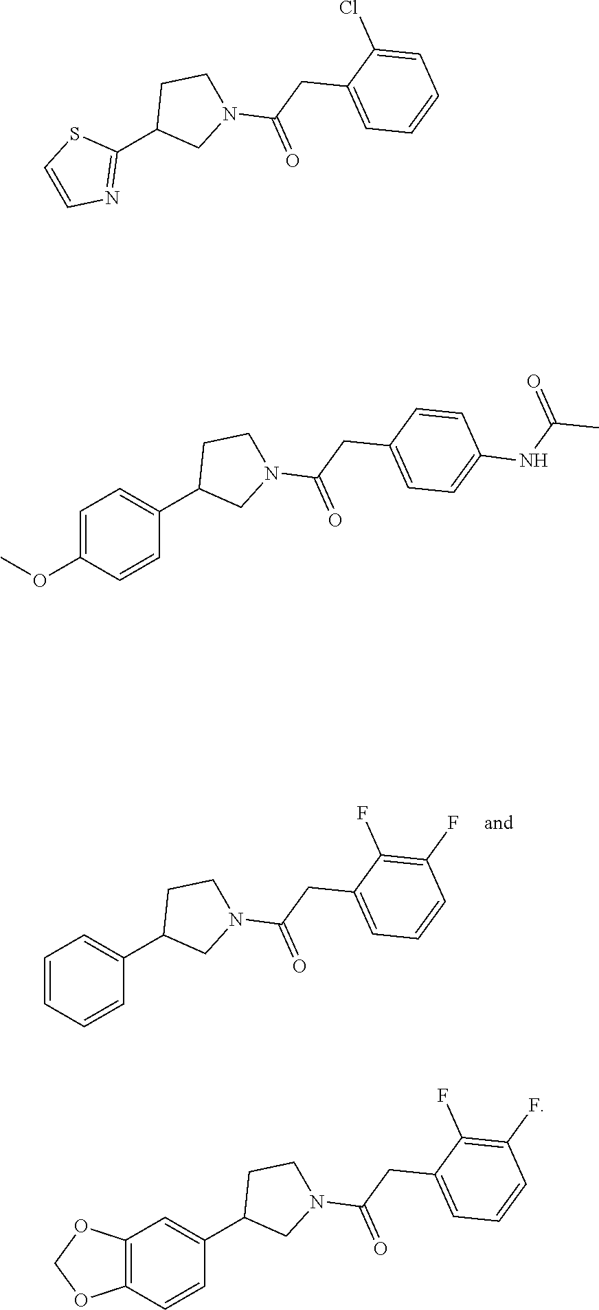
C1(C2CN(C(CC3=CC=CC(F)=C3F)=O)CC2)=CC=CC=C1.C1(C2CN(C(CC3=CC=CC=C3Cl)=O)CC2)=NC=CS1.C1(C2CN(C(CC3=CC=C(NC(C)=O)C=C3)=O)CC2)=CC=C(OC)C=C1.C1(C2CN(C(CC3=CC=CC(F)=C3F)=O)CC2)=CC2=C(C=C1)OCO2
